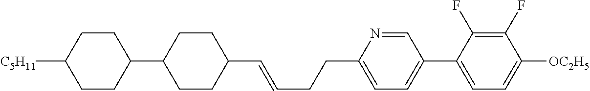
C1CC([C5H11])CCC1C1CCC(C=CCCC2=CC=C(C3=CC=C([OC2H5])C(F)=C3F)C=N2)CC1
